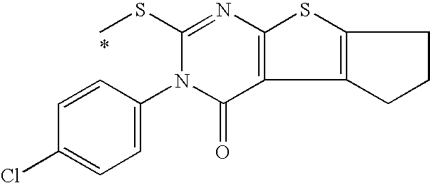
C1(SC)=NC2=C(C(=O)N1C1=CC=C(Cl)C=C1)C1=C(S2)CCC1
